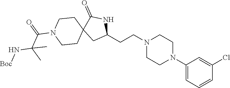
C1(N2CCN(CCC3NC(=O)C4(C3)CCN(C(C(N[Boc])(C)C)=O)CC4)CC2)=CC=CC(Cl)=C1
